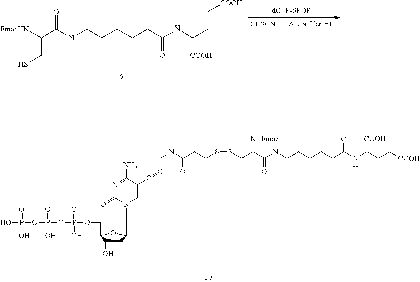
[FmocHN]C(C(NCCCCCC(NC(CC[COOH])[COOH])=O)=O)CS.P(O)(=O)(O)OP(=O)(O)OP(O)(=O)OCC1C(O)CC(N2C=C(C=CCNC(CCSSCC(C(=O)NCCCCCC(NC([COOH])CC[COOH])=O)[NHFmoc])=O)C(N)=NC2=O)O1
